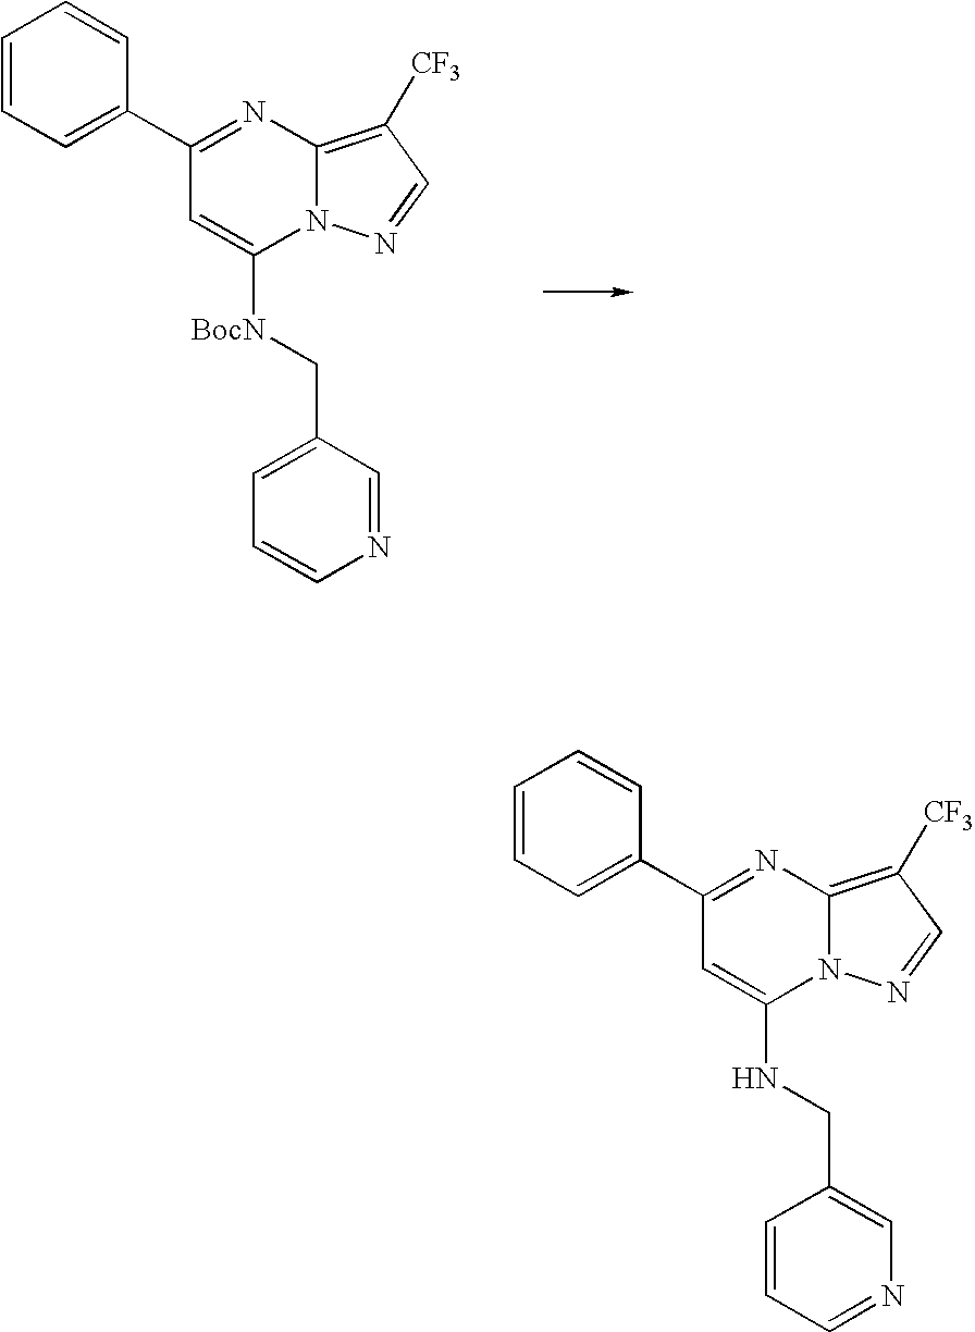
C1(C2=CC=CC=C2)=NC2=C([CF3])C=NN2C(NCC2=CN=CC=C2)=C1.C1(C2=CC=CC=C2)=NC2=C([CF3])C=NN2C([BocN]CC2=CC=CN=C2)=C1
